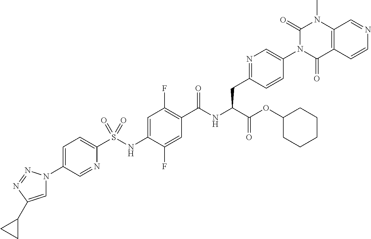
C1=C(N2C=C(C3CC3)N=N2)C=NC(S(=O)(=O)NC2=CC(F)=C(C(=O)NC(C(OC3CCCCC3)=O)CC3=NC=C(N4C(=O)C5=C(N(C)C4=O)C=NC=C5)C=C3)C=C2F)=C1
